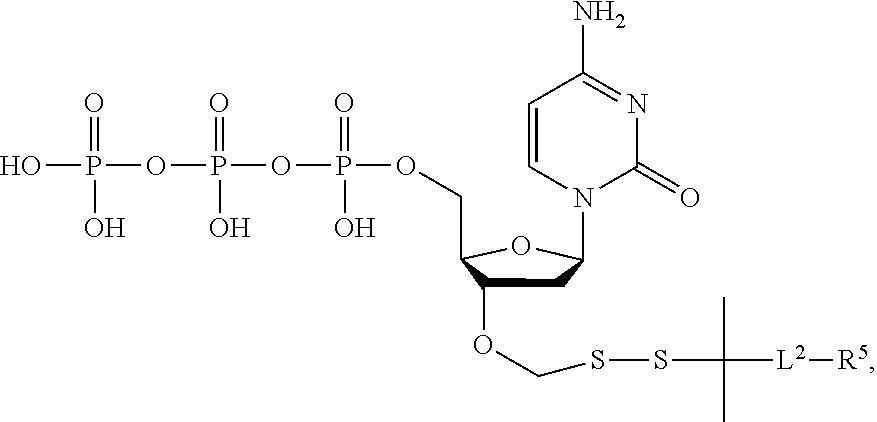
C1=CN(C2CC(OCSSC(C)(C)[L2][R5])C(COP(OP(OP(O)(=O)O)(O)=O)(O)=O)O2)C(=O)N=C1N
